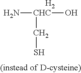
N[CHC](O)CS.[H2]
